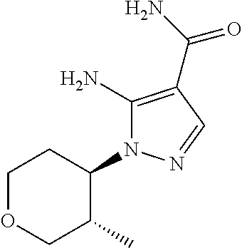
C1OCC(C)C(N2C(N)=C(C(N)=O)C=N2)C1
